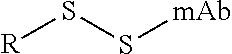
[R]SS[mAb]
